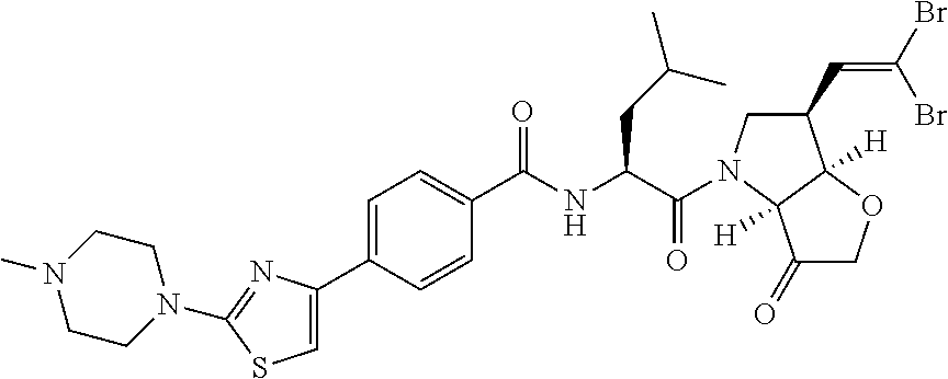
C1(=O)COC2([H])C1([H])N(C(C(NC(C1=CC=C(C3=CSC(N4CCN(C)CC4)=N3)C=C1)=O)CC(C)C)=O)CC2C=C(Br)Br
